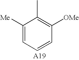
C1([Me])=CC=CC([OMe])=C1C
